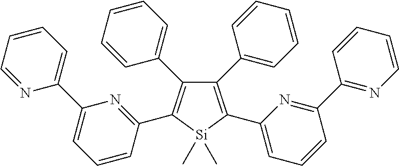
C1=C(C2=CC=CC=N2)N=C(C2=C(C3=CC=CC=C3)C(C3=CC=CC=C3)=C(C3=CC=CC(C4=NC=CC=C4)=N3)[Si]2(C)C)C=C1
